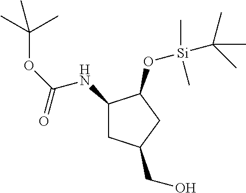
C1(NC(OC(C)(C)C)=O)CC(CO)CC1O[Si](C(C)(C)C)(C)C
